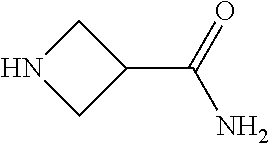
C1(C(=O)N)CNC1
